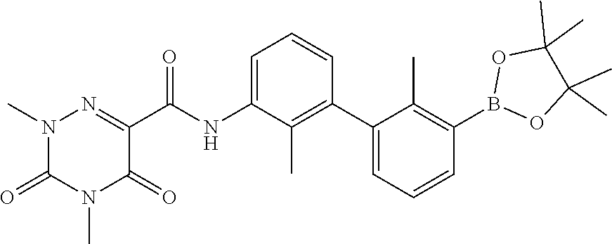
O1B(C2=C(C)C(C3=C(C)C(NC(C4=NN(C)C(=O)N(C)C4=O)=O)=CC=C3)=CC=C2)OC(C)(C)C1(C)C
